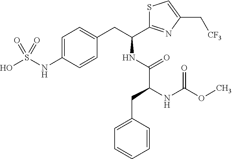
C1=C(NS(O)(=O)=O)C=CC(CC(C2=NC(C[CF3])=CS2)NC(C(NC(OC)=O)CC2=CC=CC=C2)=O)=C1
